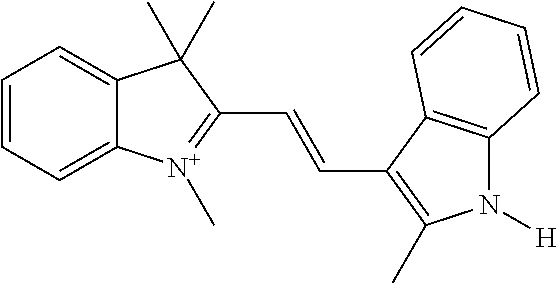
C1=CC=C2C(=C1)C(C)(C)C(C=CC1=C(C)N([H])C3=C1C=CC=C3)=[N+]2C
